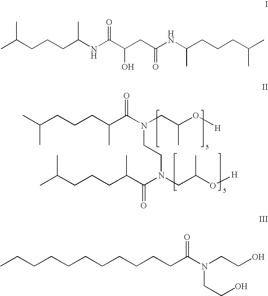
CC(CCCC(C(N(CC(O[H])C)CCN(C(C(CCCC(C)C)C)=O)CC(O[H])C)=O)C)C.CC(CCCC(NC(C(CC(NC(CCCC(C)C)C)=O)O)=O)C)C.CCCCCCCCCCCC(N(CCO)CCO)=O
